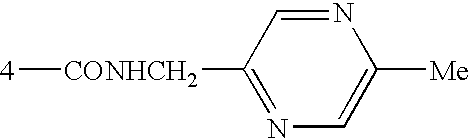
[4][CONHCH2]C1=NC=C([Me])N=C1
